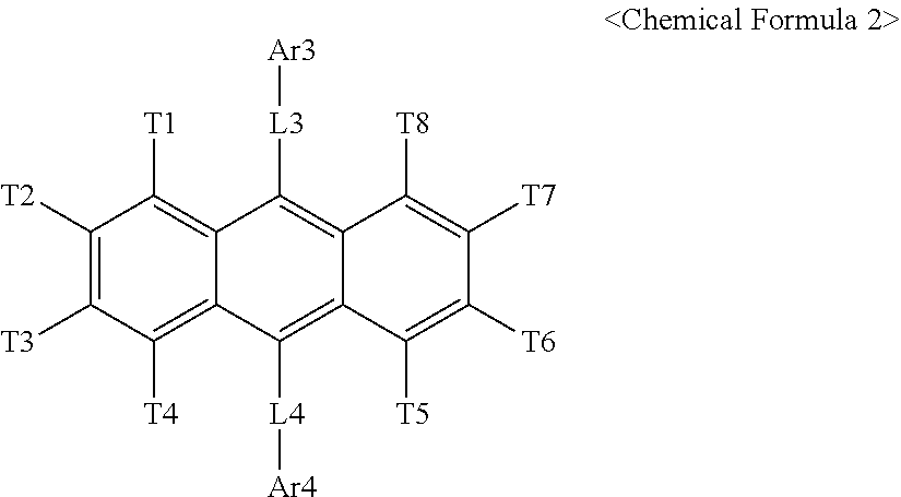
C1([T2])=C([T3])C([T4])=C2C(=C1[T1])C([L3][Ar3])=C1C(=C2[L4][Ar4])C([T5])=C([T6])C([T7])=C1[T8]
